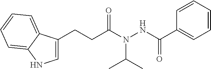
C1=C(CCC(N(NC(C2=CC=CC=C2)=O)C(C)C)=O)C2=CC=CC=C2N1
